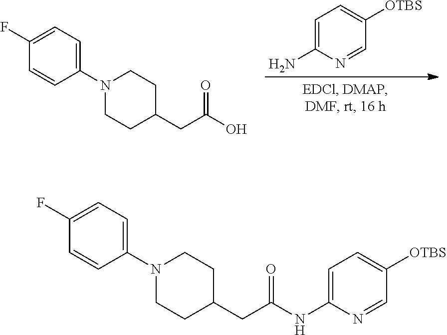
C1=C(N)N=CC([OTBS])=C1.OC(CC1CCN(C2=CC=C(F)C=C2)CC1)=O.N(C(CC1CCN(C2=CC=C(F)C=C2)CC1)=O)C1=CC=C([OTBS])C=N1
